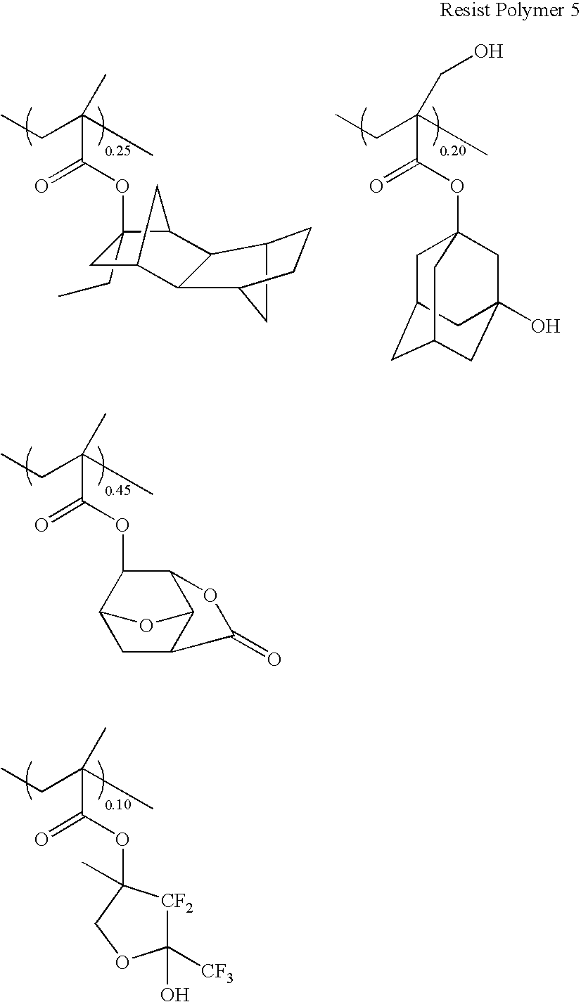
CCC(C)(C(OC1(CC)C2C3C(C(C2)C1)C1CC3CC1)=O)C.CCC(CO)(C(OC12CC3CC(CC(O)(C1)C3)C2)=O)C.CCC(C)(C(OC1C2CC3C(C1OC3=O)O2)=O)C.CCC(C)(C(OC1(C)[CF2]C([CF3])(O)OC1)=O)C
